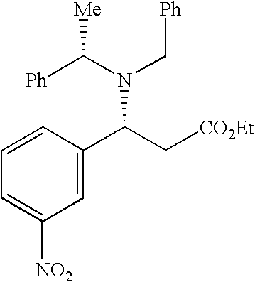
[Ph]C(N(C[Ph])C(C[CO2Et])C1=CC([NO2])=CC=C1)[Me]
